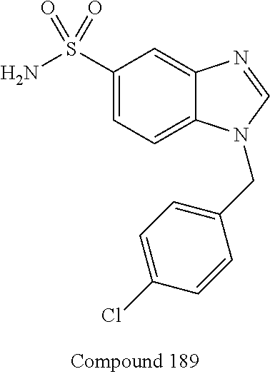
C1(S(N)(=O)=O)=CC=C2C(=C1)N=CN2CC1=CC=C(Cl)C=C1
